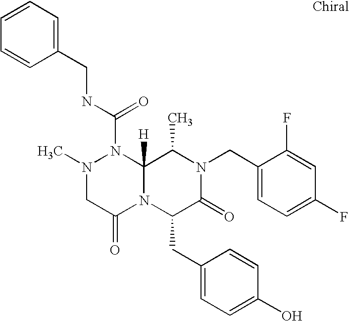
N1(C(NCC2=CC=CC=C2)=O)N(C)CC(=O)N2C1([H])C(C)N(CC1=CC=C(F)C=C1F)C(=O)C2CC1=CC=C(O)C=C1
